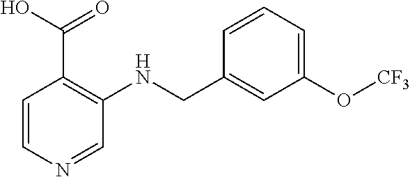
C1=CN=CC(NCC2=CC(O[CF3])=CC=C2)=C1C(O)=O
